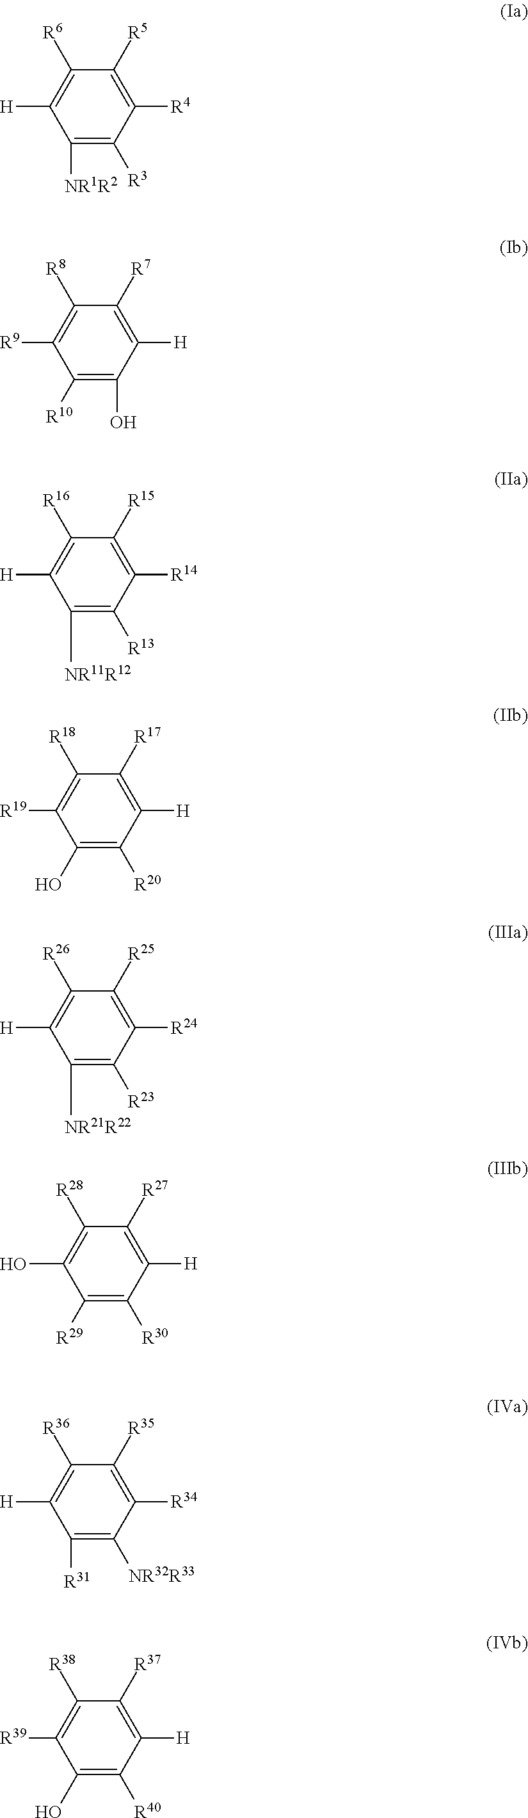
C1([R4])=C([R5])C([R6])=C([H])C([NR1R2])=C1[R3].C1([H])=C([R7])C([R8])=C([R9])C([R10])=C1O.C1([R14])=C([R15])C([R16])=C([H])C([NR11R12])=C1[R13].C1([H])=C([R17])C([R18])=C([R19])C(O)=C1[R20].C1([R24])=C([R25])C([R26])=C([H])C([NR21R22])=C1[R23].C1([H])=C([R27])C([R28])=C(O)C([R29])=C1[R30].C1([R34])=C([R35])C([R36])=C([H])C([R31])=C1[NR32R33].C1([H])=C([R37])C([R38])=C([R39])C(O)=C1[R40]
